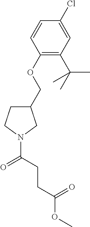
C1(COC2=C(C(C)(C)C)C=C(Cl)C=C2)CCN(C(=O)CCC(OC)=O)C1
